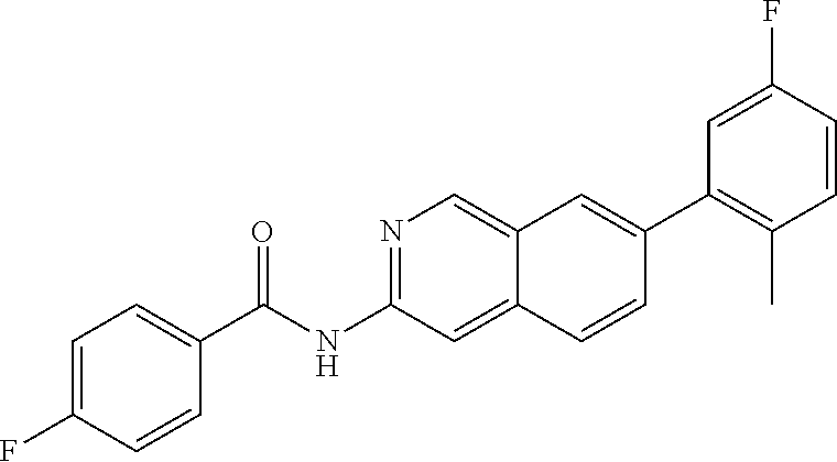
N1=C(NC(=O)C2=CC=C(F)C=C2)C=C2C(=C1)C=C(C1=C(C)C=CC(F)=C1)C=C2
